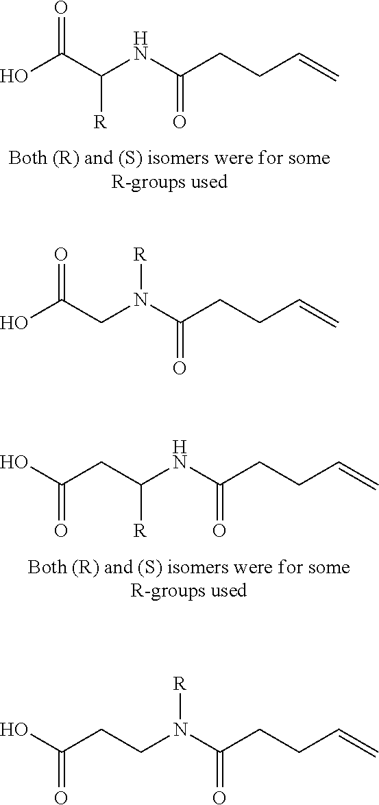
OC(C(NC(CCC=C)=O)[R])=O.C(CC(NC(CCC=C)=O)[R])(O)=O.OC(CN(C(CCC=C)=O)[R])=O.C(CCN(C(CCC=C)=O)[R])(O)=O
